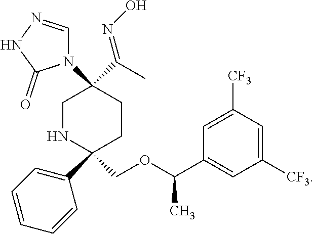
C1NC(C2=CC=CC=C2)(COC(C2=CC([CF3])=CC([CF3])=C2)C)CCC1(C(C)=NO)N1C=NNC1=O
